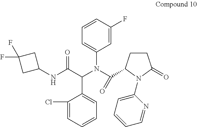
C1=C(F)C=CC=C1N(C(=O)C1CCC(=O)N1C1=CC=CC=N1)C(C(NC1CC(F)(F)C1)=O)C1=CC=CC=C1Cl
